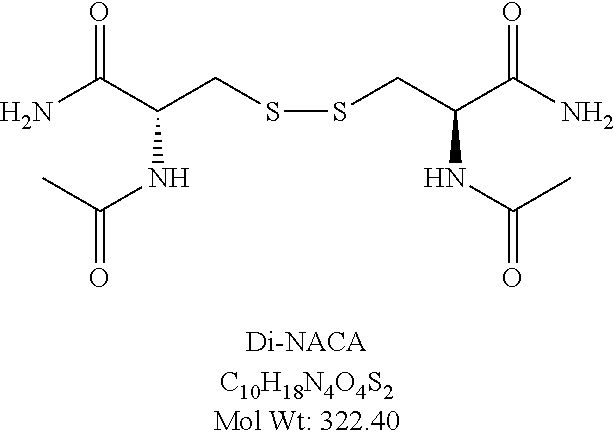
S(CC(C(N)=O)NC(=O)C)SCC(C(N)=O)NC(C)=O
